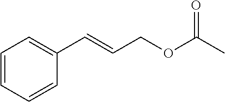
C1=CC=CC(C=CCOC(C)=O)=C1
